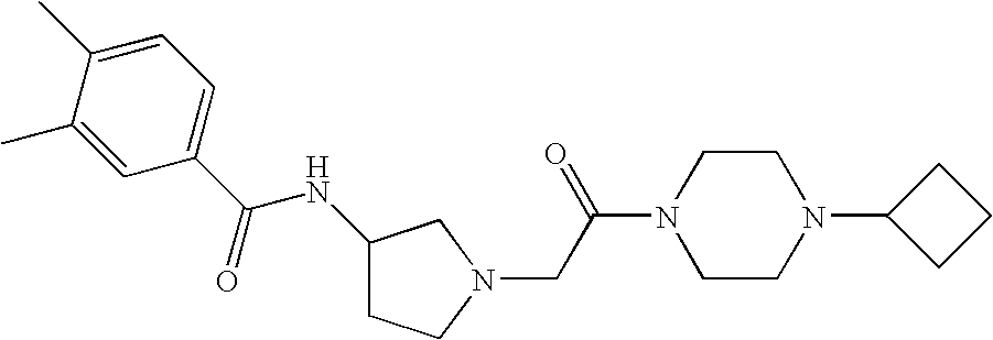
C1(C(NC2CCN(CC(N3CCN(C4CCC4)CC3)=O)C2)=O)=CC=C(C)C(C)=C1
